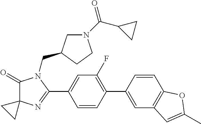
C1(=O)C2(N=C(C3=CC(F)=C(C4=CC5=C(C=C4)OC(C)=C5)C=C3)N1CC1CN(C(C3CC3)=O)CC1)CC2
